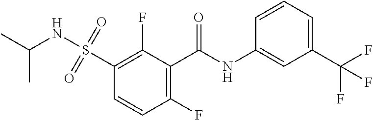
C1(C(NC2=CC(C(F)(F)F)=CC=C2)=O)=C(F)C=CC(S(=O)(=O)NC(C)C)=C1F
